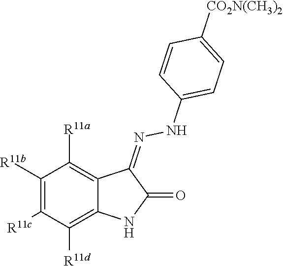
C1([R11b])=C([R11c])C([R11d])=C2C(=C1[R11a])C(=NNC1=CC=C([CO2N(CH3)2])C=C1)C(=O)N2
